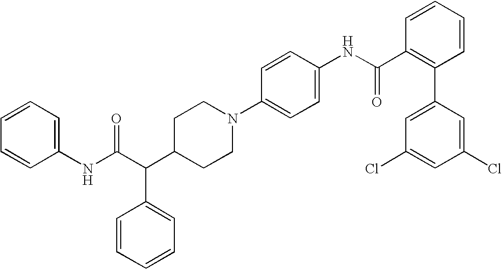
C(C(C1CCN(C2=CC=C(NC(C3=C(C4=CC(Cl)=CC(Cl)=C4)C=CC=C3)=O)C=C2)CC1)C1=CC=CC=C1)(NC1=CC=CC=C1)=O
